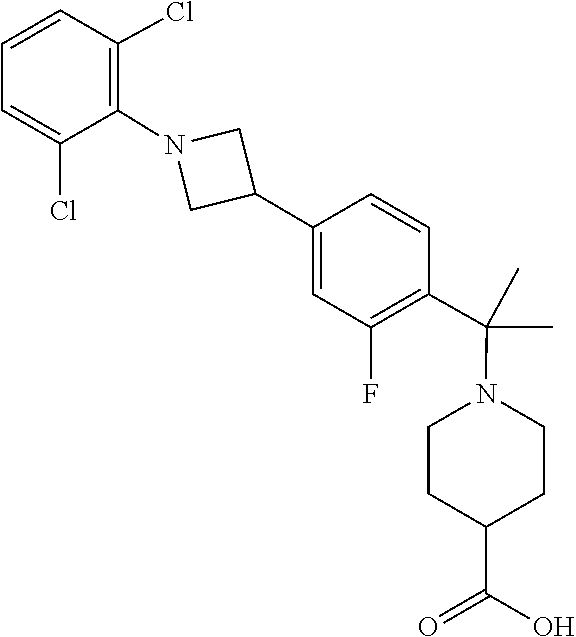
C1=CC(Cl)=C(N2CC(C3=CC(F)=C(C(C)(C)N4CCC(C(=O)O)CC4)C=C3)C2)C(Cl)=C1
